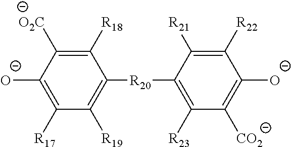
[R17]C1=C([O-])C([O2C])=C([R18])C([R20]C2=C([R23])C([CO2])=C([O-])C([R22])=C2[R21])=C1[R19]
